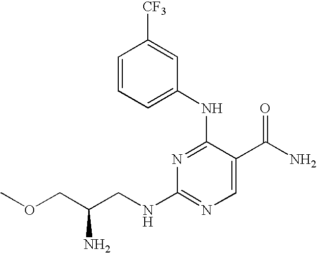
C1(NC2=NC(NCC(COC)N)=NC=C2C(N)=O)=CC=CC([CF3])=C1
